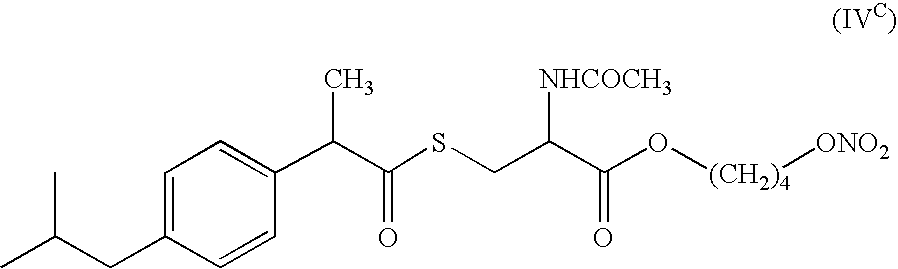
C1(C(C(SCC(C(O[(CH2)4][ONO2])=O)[NHCOCH3])=O)C)=CC=C(CC(C)C)C=C1
